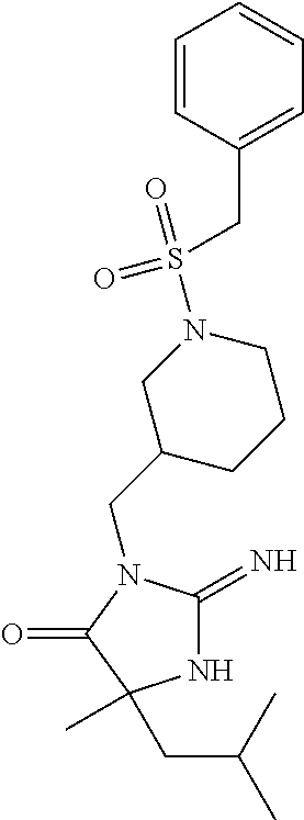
C1(CN2C(=N)NC(C)(CC(C)C)C2=O)CCCN(S(=O)(CC2=CC=CC=C2)=O)C1
